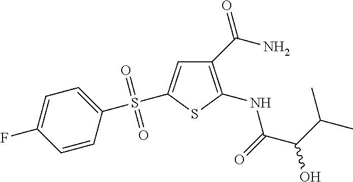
C1(C(N)=O)=C(NC(C(C(C)C)O)=O)SC(S(C2=CC=C(F)C=C2)(=O)=O)=C1
